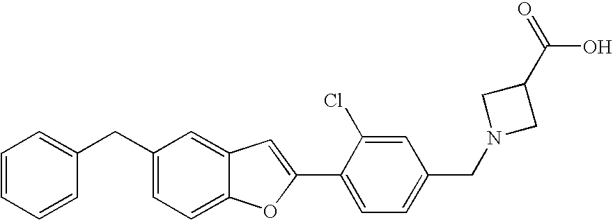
C(C1=CC=C2C(=C1)C=C(C1=CC=C(CN3CC(C(=O)O)C3)C=C1Cl)O2)C1=CC=CC=C1
